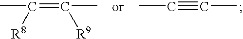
CC#CC.CC(=C(C)[R9])[R8]
